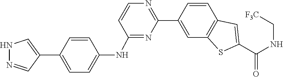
N(C(C1=CC2=C(S1)C=C(C1=NC=CC(NC3=CC=C(C4=CNN=C4)C=C3)=N1)C=C2)=O)C[F3C]
